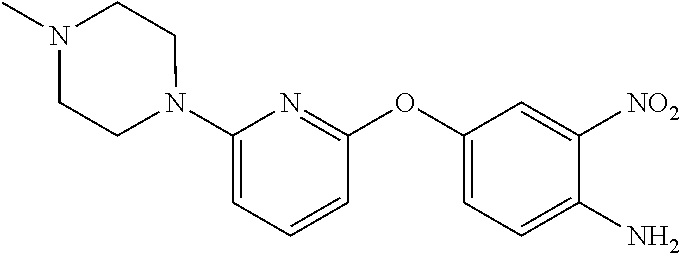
C1(N2CCN(C)CC2)=CC=CC(OC2=CC=C(N)C([NO2])=C2)=N1
